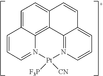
C1=C2C3=C4C(=C1)C=CC1=CC=CN(=C41)[Pt]([F3P])([CN])N3=CC=C2
